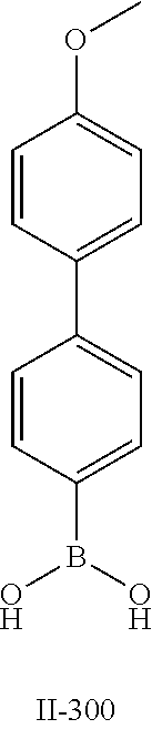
C1=CC(B(O)O)=CC=C1C1=CC=C(OC)C=C1
